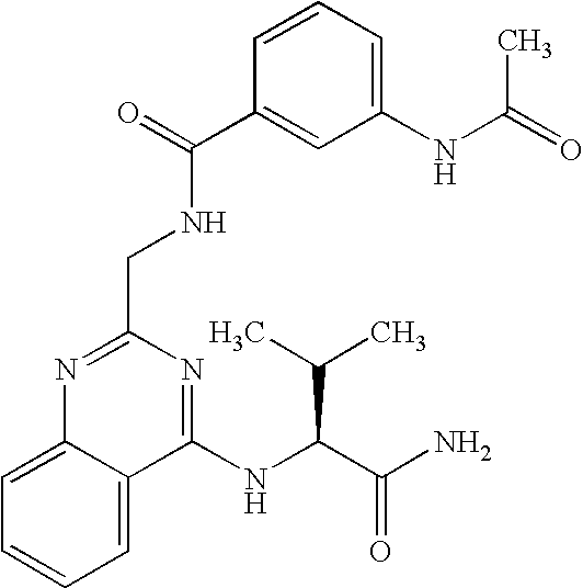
C1=C2C(=CC=C1)C(NC(C(N)=O)C(C)C)=NC(CNC(C1=CC(NC(=O)C)=CC=C1)=O)=N2
